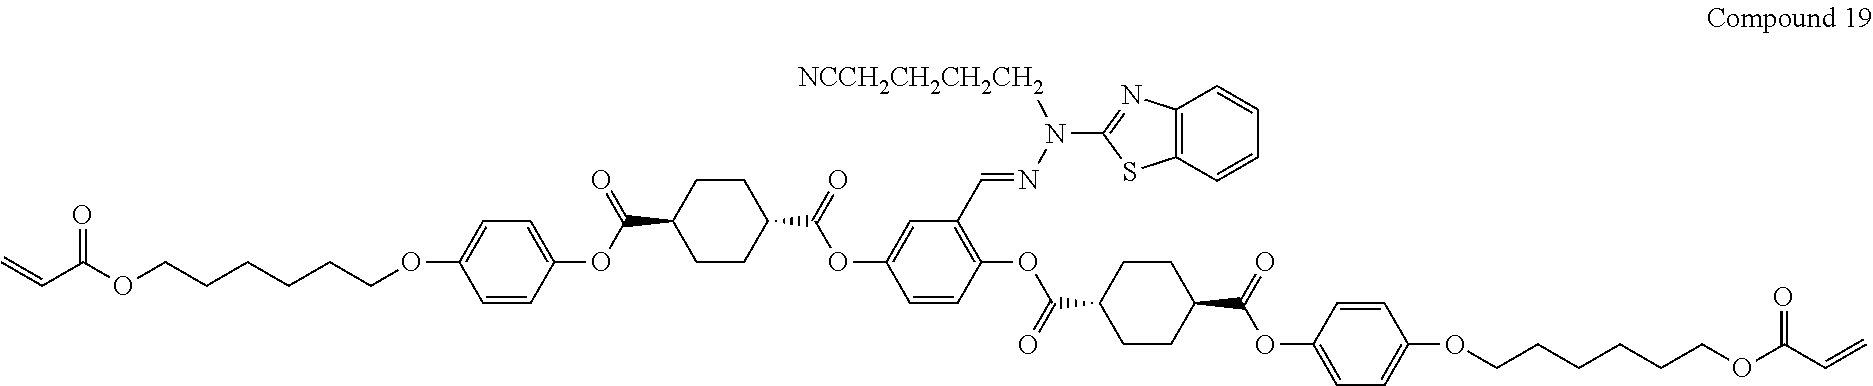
O=C(OCCCCCCOC1=CC=C(OC(C2CCC(C(=O)OC3=CC(C=NN(C4=NC5=C(S4)C=CC=C5)[NCCH2CH2CH2CH2])=C(OC(C4CCC(C(=O)OC5=CC=C(OCCCCCCOC(=O)C=C)C=C5)CC4)=O)C=C3)CC2)=O)C=C1)C=C
